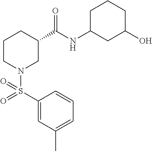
C1(S(=O)(N2CC(C(NC3CC(O)CCC3)=O)CCC2)=O)=CC(C)=CC=C1
